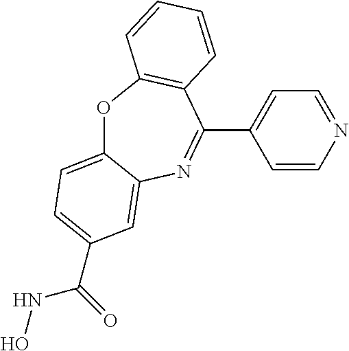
O1C2=CC=C(C(=O)NO)C=C2N=C(C2=CC=NC=C2)C2=C1C=CC=C2
